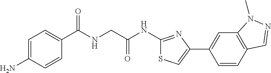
C1=C(N)C=CC(C(NCC(NC2=NC(C3=CC4=C(C=C3)C=NN4C)=CS2)=O)=O)=C1
